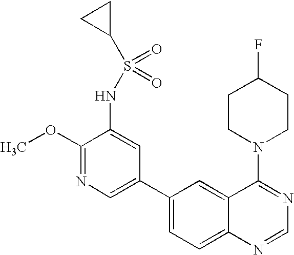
C1(OC)=NC=C(C2=CC=C3C(=C2)C(N2CCC(F)CC2)=NC=N3)C=C1NS(C1CC1)(=O)=O
